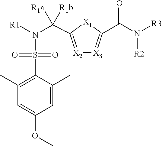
[X2]1=C(C(N([R1])S(=O)(=O)C2=C(C)C=C(OC)C=C2C)([R1a])[R1b])[X1]C(C(N([R3])[R2])=O)=[X3]1
